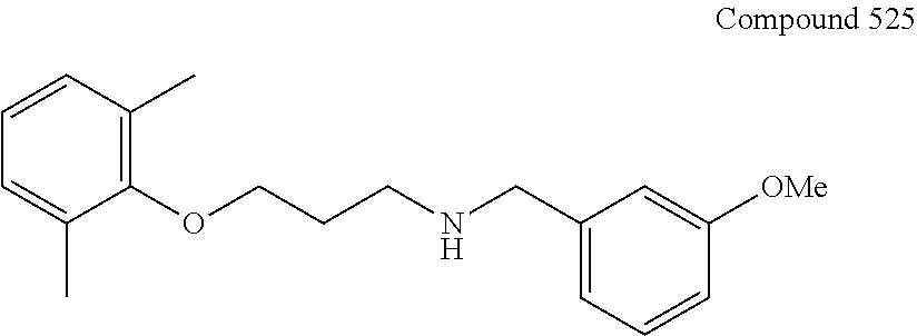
C1(OCCCNCC2=CC=CC([OMe])=C2)=C(C)C=CC=C1C
